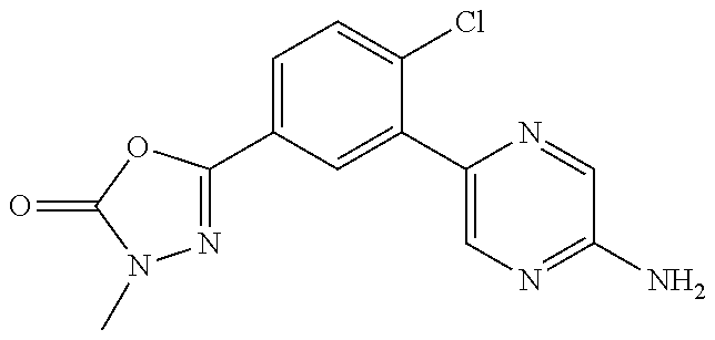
N1=C(C2=CC=C(Cl)C(C3=CN=C(N)C=N3)=C2)OC(=O)N1C
